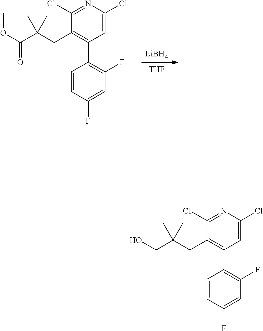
[THF].[LiBH4].C1(Cl)=CC(C2=C(F)C=C(F)C=C2)=C(CC(C(OC)=O)(C)C)C(Cl)=N1.C1(Cl)=CC(C2=C(F)C=C(F)C=C2)=C(CC(CO)(C)C)C(Cl)=N1
